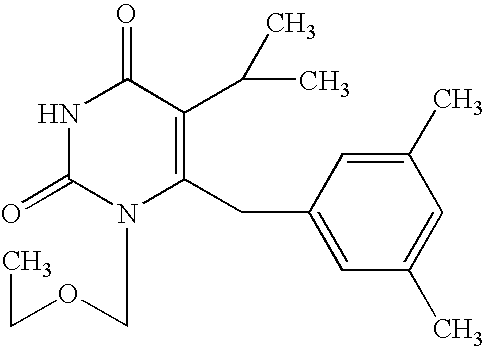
N1C(=O)N(COCC)C(CC2=CC(C)=CC(C)=C2)=C(C(C)C)C1=O
